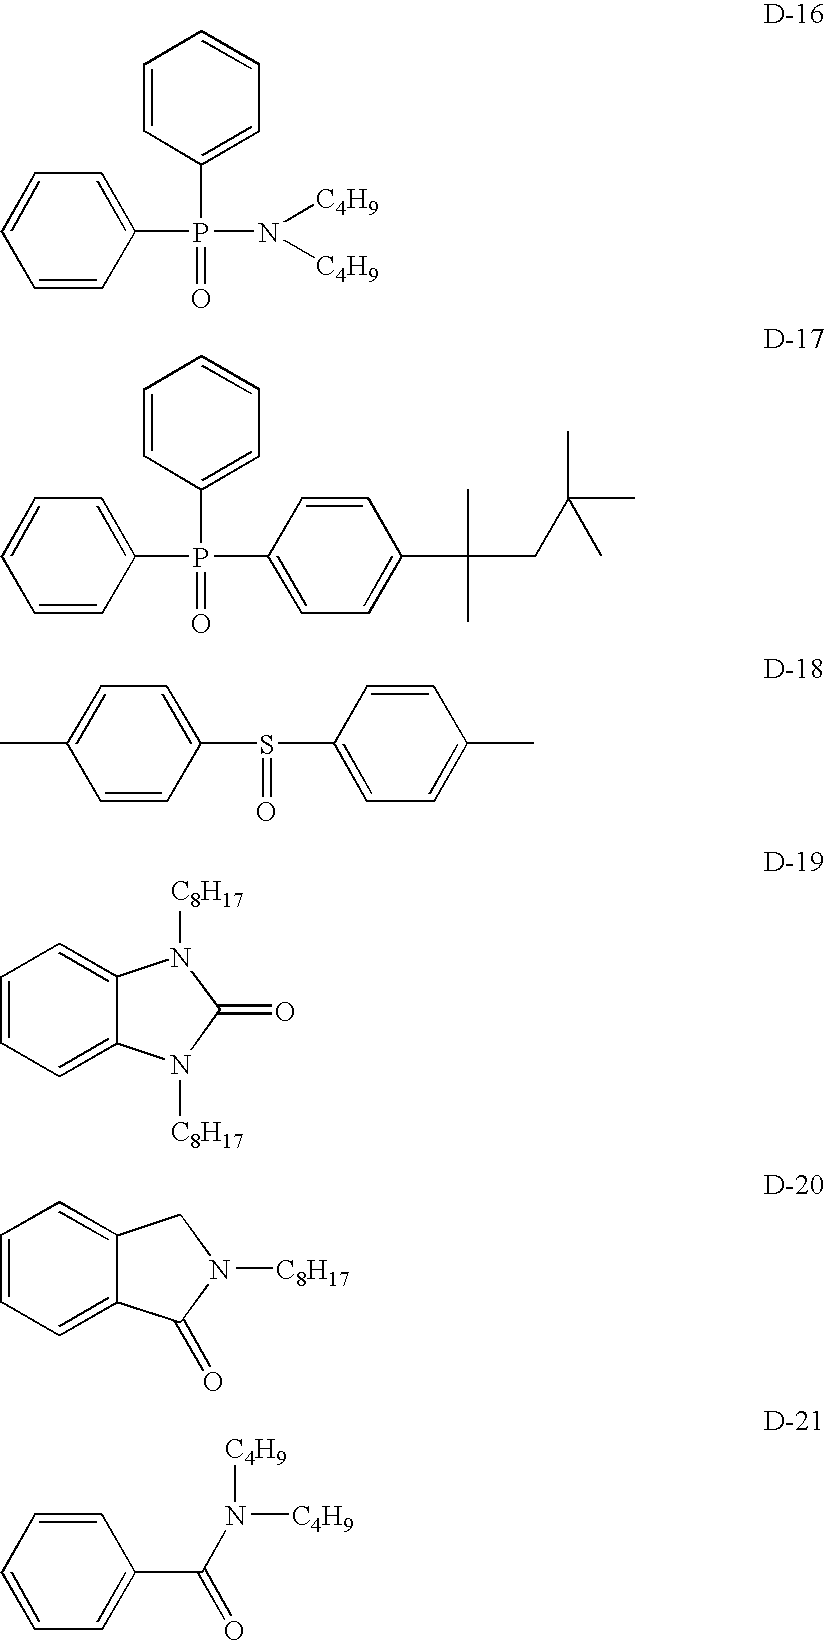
C1(P(N([C4H9])[C4H9])(C2=CC=CC=C2)=O)=CC=CC=C1.C1(P(C2=CC=C(C(C)(C)CC(C)(C)C)C=C2)(C2=CC=CC=C2)=O)=CC=CC=C1.CC1=CC=C(S(C2=CC=C(C)C=C2)=O)C=C1.C1=CC=C2C(=C1)N([C8H17])C(=O)N2[C8H17].C1=CC=C2C(=C1)CN([C8H17])C2=O.C1=CC=CC=C1C(N([C4H9])[C4H9])=O
